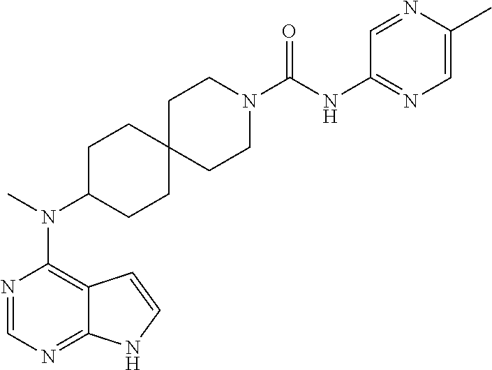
N1=CN=C2C(=C1N(C)C1CCC3(CC1)CCN(C(NC1=NC=C(C)N=C1)=O)CC3)C=CN2
